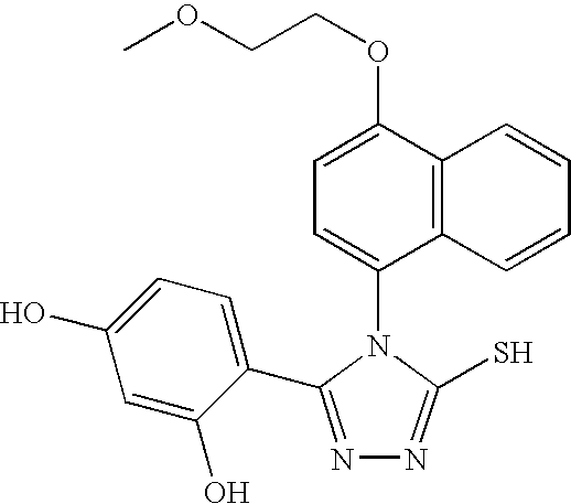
C1(N2C(S)=NN=C2C2=CC=C(O)C=C2O)=CC=C(OCCOC)C2=C1C=CC=C2
